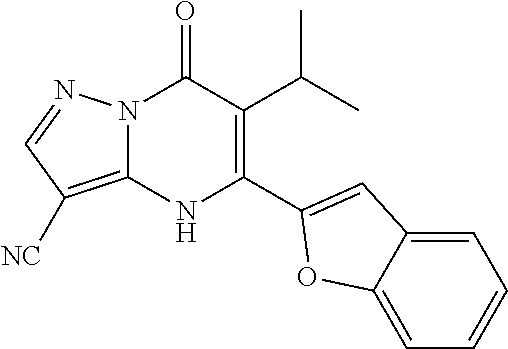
N12C(=C([NC])C=N1)NC(C1=CC3=CC=CC=C3O1)=C(C(C)C)C2=O
